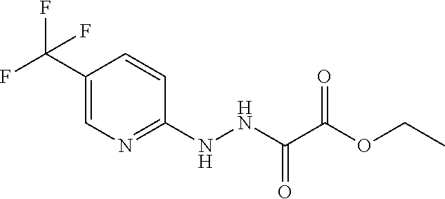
C1(C(F)(F)F)=CN=C(NNC(C(OCC)=O)=O)C=C1
